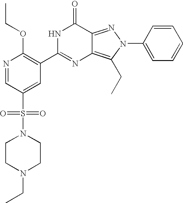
N1=CC(S(=O)(=O)N2CCN(CC)CC2)=CC(C2=NC3=C(CC)N(C4=CC=CC=C4)N=C3C(=O)N2)=C1OCC
